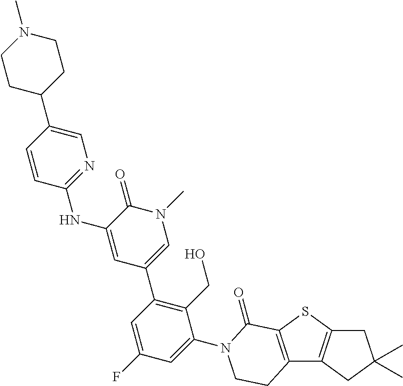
C12=C(SC3=C1CC(C)(C)C3)C(=O)N(C1=CC(F)=CC(C3=CN(C)C(=O)C(NC4=NC=C(C5CCN(C)CC5)C=C4)=C3)=C1CO)CC2
